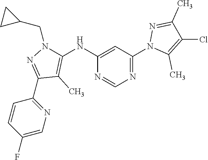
C1(C2=NC=C(F)C=C2)=NN(CC2CC2)C(NC2=CC(N3C(C)=C(Cl)C(C)=N3)=NC=N2)=C1C
